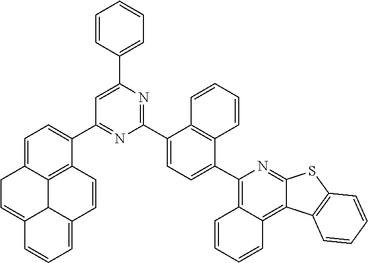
C12=C3C(=C(C4=CC=C(C5=NC(C6=CC=CC=C6)=CC(C6=CC=C7CC=C8C9C7=C6C=CC9=CC=C8)=N5)C5=C4C=CC=C5)N=C1SC1=C2C=CC=C1)C=CC=C3
